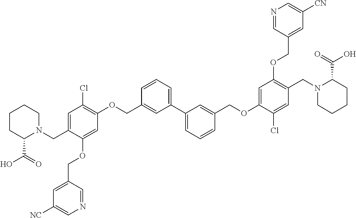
C1=C(CN2C(C(O)=O)CCCC2)C(OCC2=CC([NC])=CN=C2)=CC(OCC2=CC(C3=CC=CC(COC4=CC(OCC5=CC([CN])=CN=C5)=C(CN5C(C(=O)O)CCCC5)C=C4Cl)=C3)=CC=C2)=C1Cl
